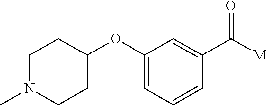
C1N(C)CCC(OC2=CC=CC(C([M])=O)=C2)C1
